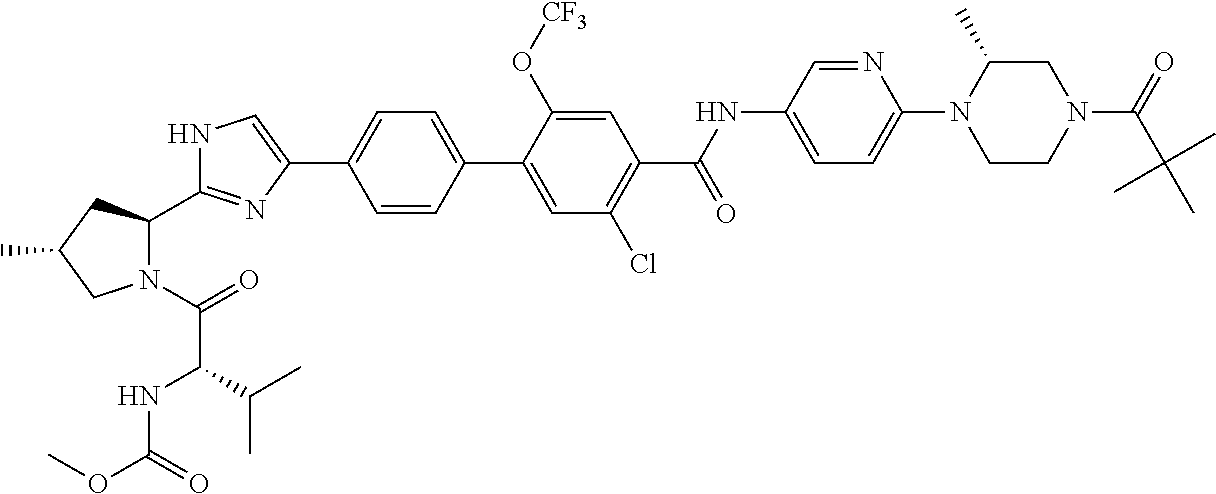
N1(C(=O)C(NC(OC)=O)C(C)C)C(C2=NC(C3=CC=C(C4=CC(Cl)=C(C(NC5=CC=C(N6CCN(C(=O)C(C)(C)C)CC6C)N=C5)=O)C=C4O[CF3])C=C3)=CN2)CC(C)C1
